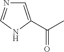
C1=C(C(=O)C)NC=N1
